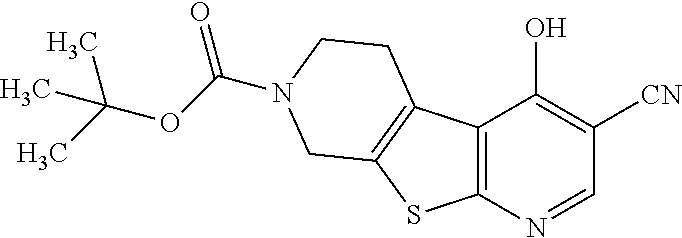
C12=C(N=CC([CN])=C1O)SC1=C2CCN(C(=O)OC(C)(C)C)C1
